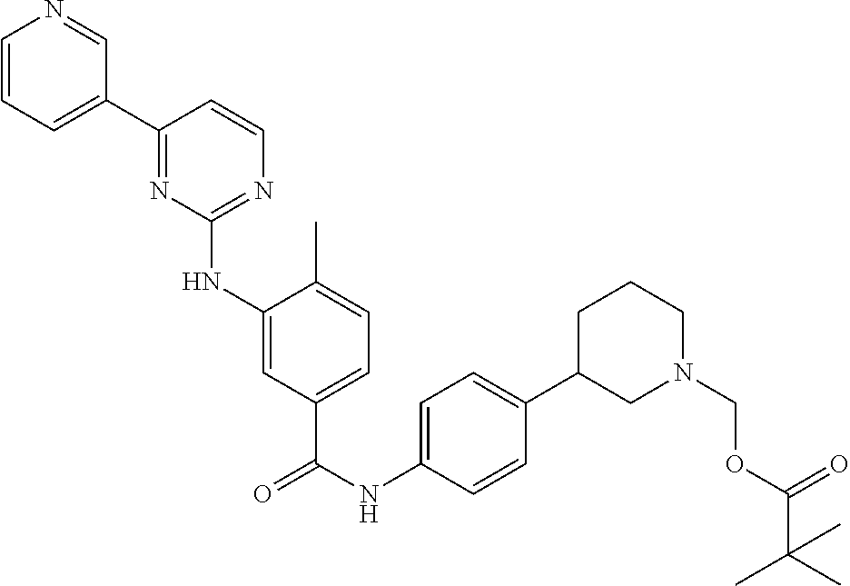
C1=CC=C(C2=NC(NC3=CC(C(NC4=CC=C(C5CN(COC(C(C)(C)C)=O)CCC5)C=C4)=O)=CC=C3C)=NC=C2)C=N1
